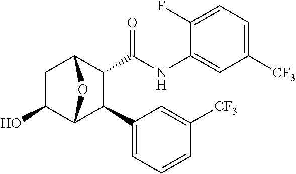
C1(O)C2C(C3=CC=CC([CF3])=C3)C(C(NC3=CC([CF3])=CC=C3F)=O)C(C1)O2
